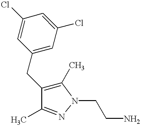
C1(Cl)=CC(CC2=C(C)N(CCN)N=C2C)=CC(Cl)=C1
